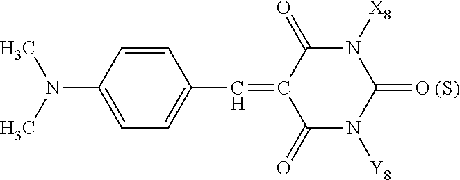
C1=CC(N(C)C)=CC=C1C=C1C(=O)N([Y8])C(=[O (S)])N([X8])C1=O
